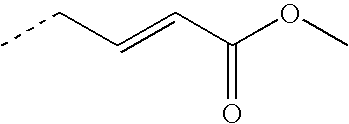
CCC=CC(OC)=O
